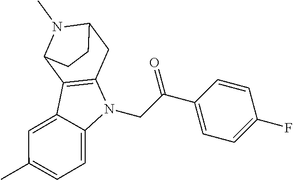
C12=C(C3N(C)C(C1)CC3)C1=CC(C)=CC=C1N2CC(=O)C1=CC=C(F)C=C1
